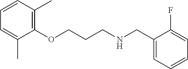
C1(OCCCNCC2=CC=CC=C2F)=C(C)C=CC=C1C
